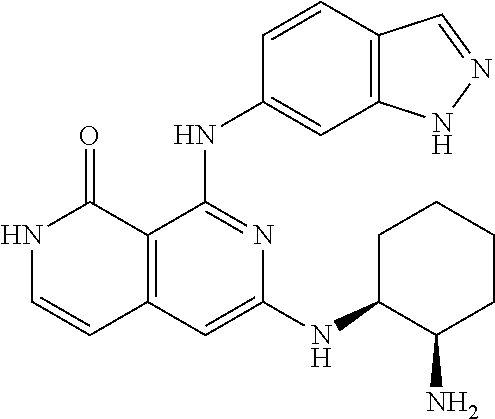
N1C=CC2=C(C1=O)C(NC1=CC3=C(C=C1)C=NN3)=NC(NC1C(N)CCCC1)=C2
